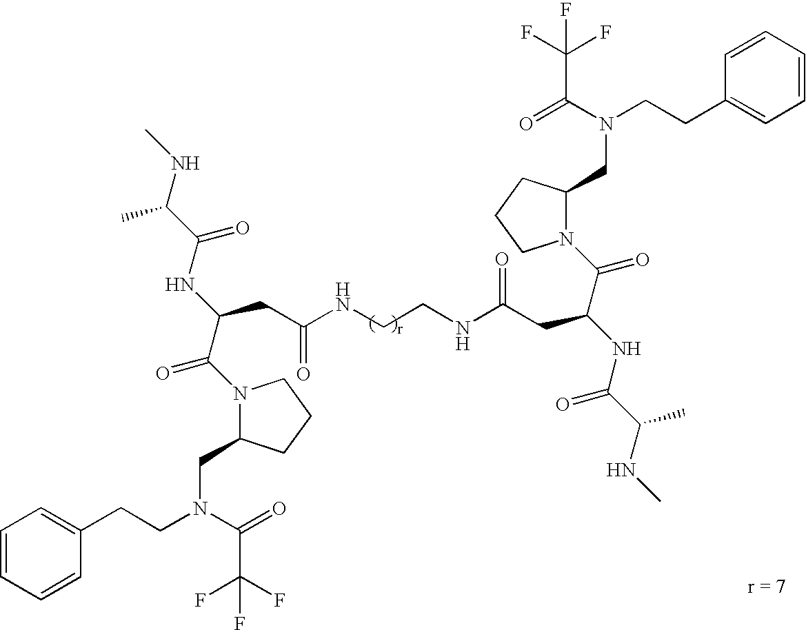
N1(C(=O)C(CC(=O)NCCNC(=O)CC(C(=O)N2C(CN(C(=O)C(F)(F)F)CCC3=CC=CC=C3)CCC2)NC(=O)C(NC)C)NC(=O)C(NC)C)C(CN(C(C(F)(F)F)=O)CCC2=CC=CC=C2)CCC1
